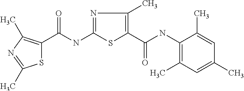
S1C(C(NC2=NC(C)=C(C(NC3=C(C)C=C(C)C=C3C)=O)S2)=O)=C(C)N=C1C
